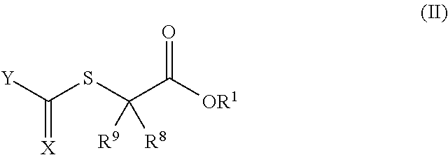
[Y]C(SC(C([OR1])=O)([R9])[R8])=[X]
